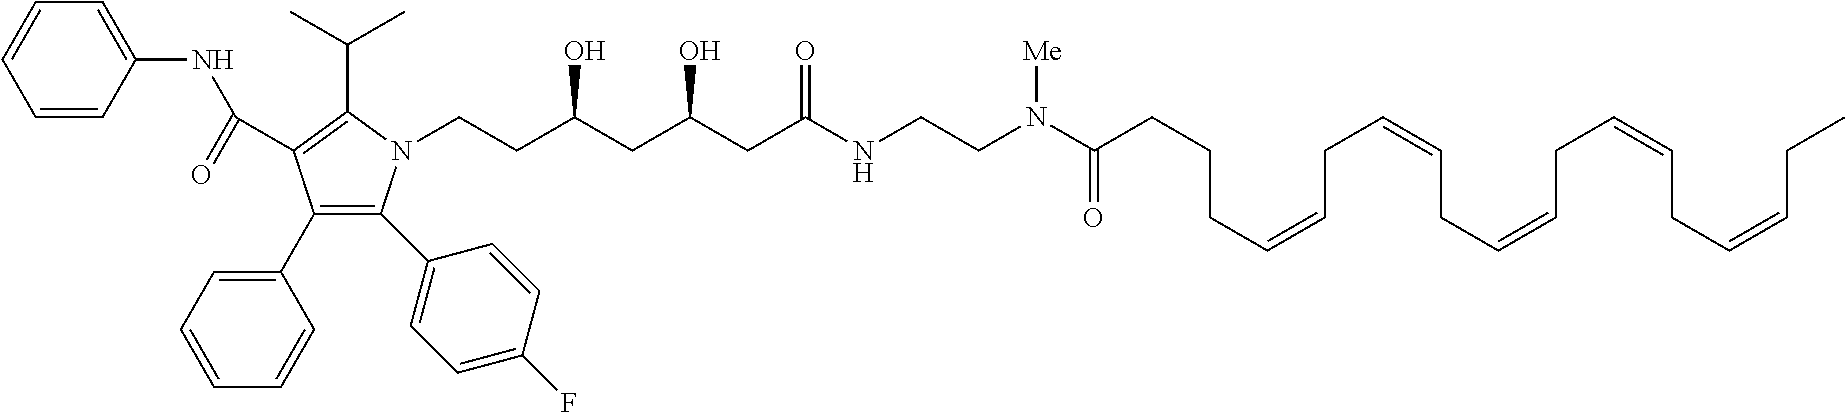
C1=CC(NC(=O)C2=C(C(C)C)N(CCC(CC(CC(NCCN(C(CCCC=CCC=CCC=CCC=CCC=CCC)=O)[Me])=O)O)O)C(C3=CC=C(F)C=C3)=C2C2=CC=CC=C2)=CC=C1
